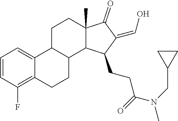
C1=CC(F)=C2C(=C1)C1C(CC2)C2C(C)(CC1)C(=O)C(=CO)C2CCC(N(CC1CC1)C)=O
